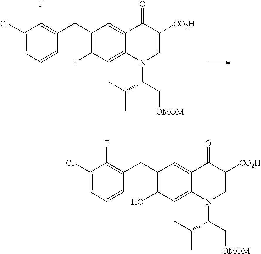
C1(CC2=C(F)C(Cl)=CC=C2)=C(F)C=C2C(=C1)C(=O)C([CO2H])=CN2C(C[OMOM])C(C)C.C1(CC2=C(F)C(Cl)=CC=C2)=C(O)C=C2C(=C1)C(=O)C([CO2H])=CN2C(C[OMOM])C(C)C
